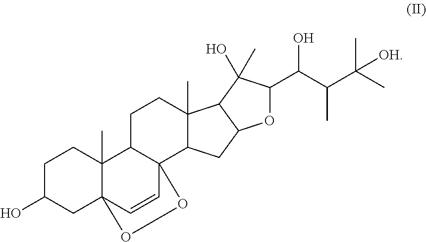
C1C(O)CC23C(C)(C1)C1C(C=C2)(C2C(C)(CC1)C1C(C2)OC(C(C(C(C)(C)[OH])C)O)C1(O)C)OO3
